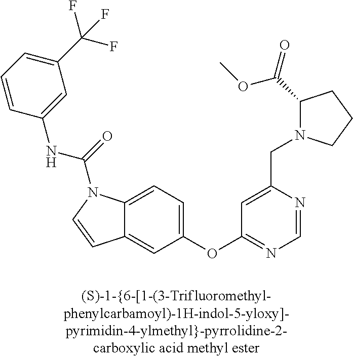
C12=CC=C(OC3=NC=NC(CN4C(C(=O)OC)CCC4)=C3)C=C1C=CN2C(=O)NC1=CC(C(F)(F)F)=CC=C1
